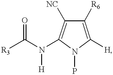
C1(N([H])C([R3])=O)=C([NC])C([R6])=C([H])N1P
